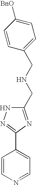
C1=CN=CC=C1C1=NNC(CNCC2=CC=C([BnO])C=C2)=N1
